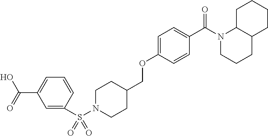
C1=C(S(N2CCC(COC3=CC=C(C(N4CCCC5C4CCCC5)=O)C=C3)CC2)(=O)=O)C=CC=C1C(=O)O
